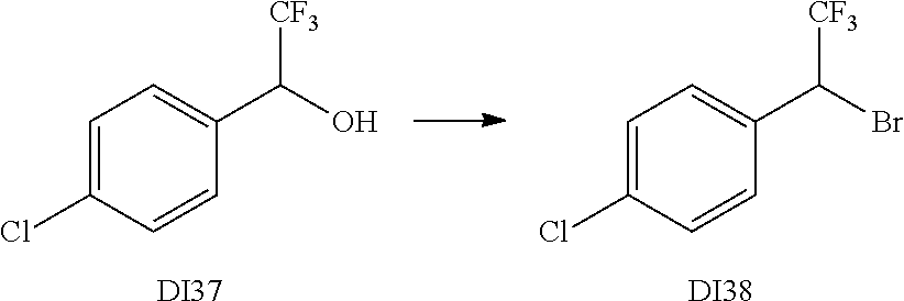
C1=C(Cl)C=CC(C(O)[CF3])=C1.C1=C(Cl)C=CC(C(Br)[CF3])=C1.[DI37].[DI38]
